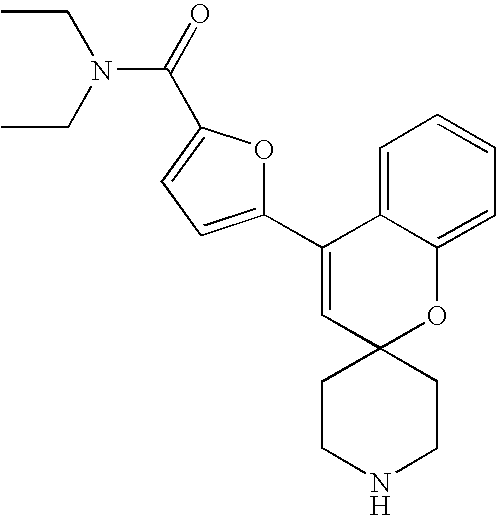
C1(C2=CC=C(C(=O)N(CC)CC)O2)=CC2(OC3=CC=CC=C13)CCNCC2
